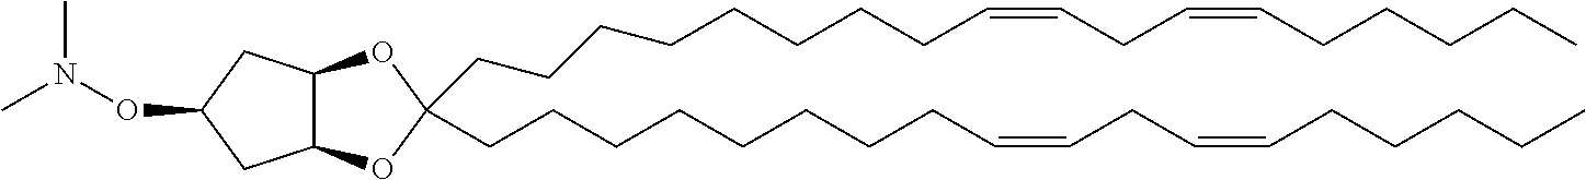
O1C(CCCCCCCCC=CCC=CCCCCC)(CCCCCCCCC=CCC=CCCCCC)OC2C1CC(ON(C)C)C2
